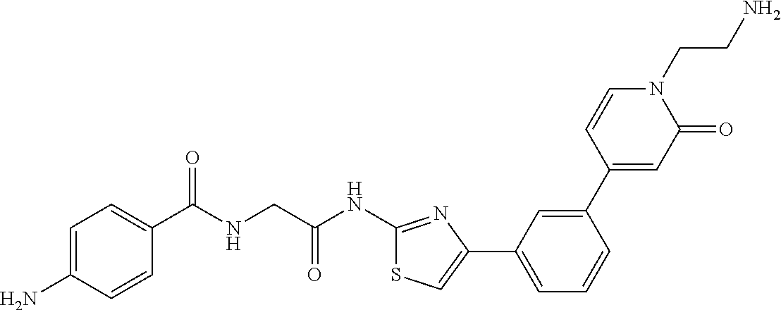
C1=C(N)C=CC(C(NCC(NC2=NC(C3=CC=CC(C4=CC(=O)N(CCN)C=C4)=C3)=CS2)=O)=O)=C1
